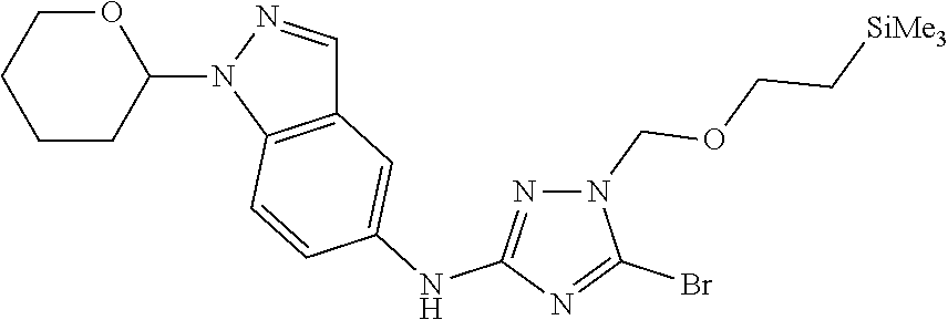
[SiMe3]CCOCN1N=C(NC2=CC3=C(C=C2)N(C2CCCCO2)N=C3)N=C1Br
